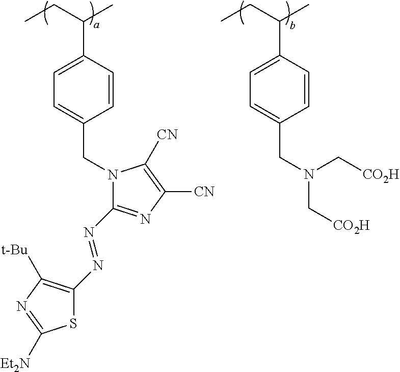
C1(C(CC)C)=CC=C(CN(C[CO2H])C[CO2H])C=C1.C1(C(CC)C)=CC=C(CN2C(N=NC3=C([t-Bu])N=C([NEt2])S3)=NC([CN])=C2[CN])C=C1
